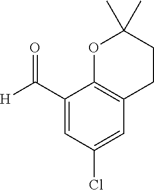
C1(C([H])=O)=CC(Cl)=CC2=C1OC(C)(C)CC2
